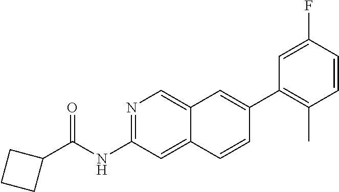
FC1=CC(C2=CC3=CN=C(NC(C4CCC4)=O)C=C3C=C2)=C(C)C=C1
